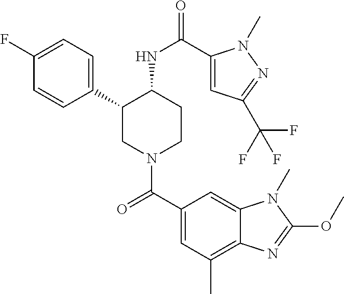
C1(F)=CC=C(C2CN(C(C3=CC(C)=C4C(=C3)N(C)C(OC)=N4)=O)CCC2NC(=O)C2=CC(C(F)(F)F)=NN2C)C=C1
